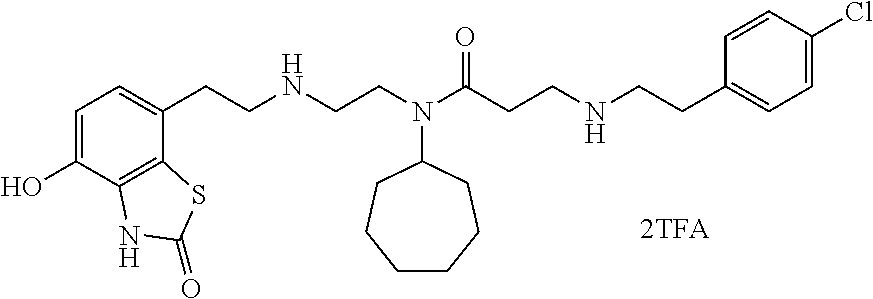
C1=C(O)C2=C(C(CCNCCN(C(CCNCCC3=CC=C(Cl)C=C3)=O)C3CCCCCC3)=C1)SC(=O)N2
